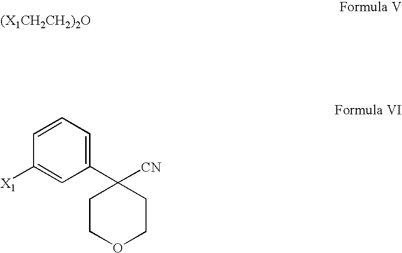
[X1]C1=CC(C2([CN])CCOCC2)=CC=C1
